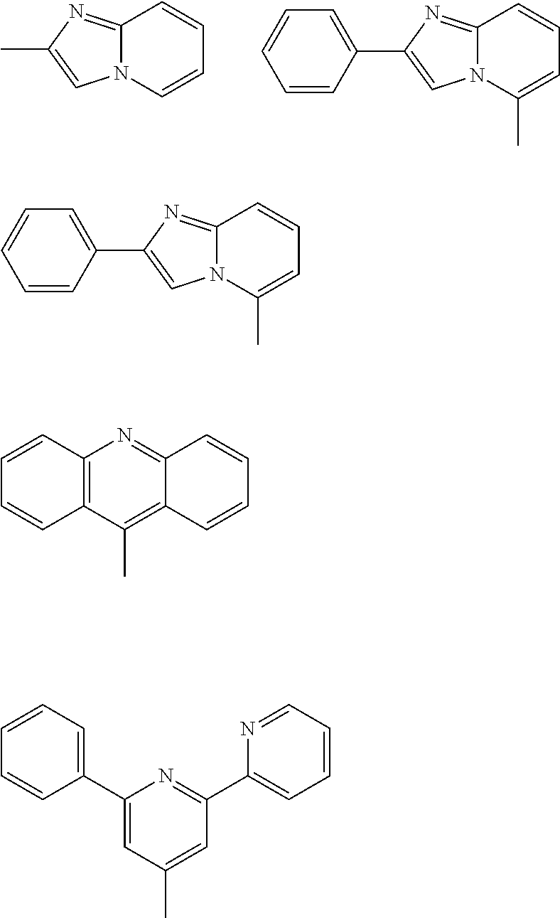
C12=NC(C)=CN1C=CC=C2.C12=NC(C3=CC=CC=C3)=CN1C(C)=CC=C2.C12=NC(C3=CC=CC=C3)=CN1C(C)=CC=C2.C1=CC2=C(C=C1)C(C)=C1C(=N2)C=CC=C1.C1(C2=CC=CC=C2)=CC(C)=CC(C2=CC=CC=N2)=N1
